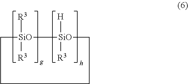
C1[SiO]([R3])([R3])[SiO]([H])([R3])CCC1
